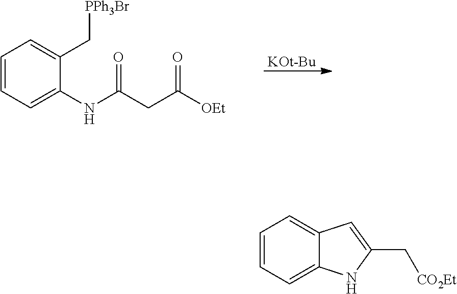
[KOt-Bu].O=C(CC([OEt])=O)NC1=CC=CC=C1C[PPh3Br].C1=CC=C2C(=C1)C=C(C[CO2Et])N2
